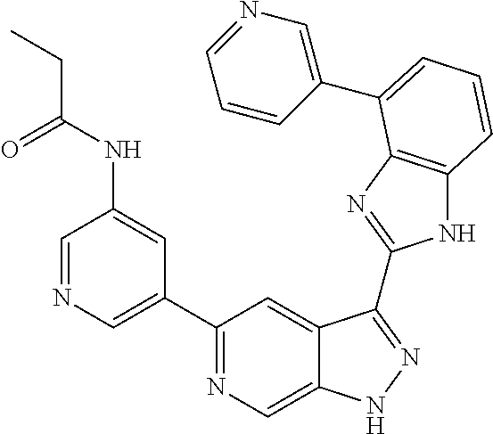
C1=NC=C(C2=NC=C3C(=C2)C(C2=NC4=C(N2)C=CC=C4C2=CN=CC=C2)=NN3)C=C1NC(CC)=O
